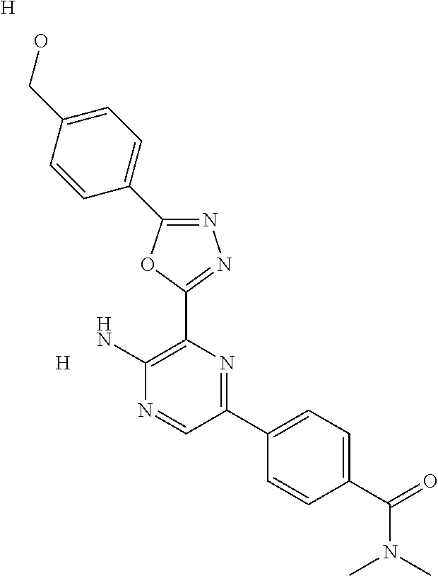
N1=C(C2=CC=C(CO)C=C2)OC(C2=C(N)N=CC(C3=CC=C(C(=O)N(C)C)C=C3)=N2)=N1.[H].[H]
